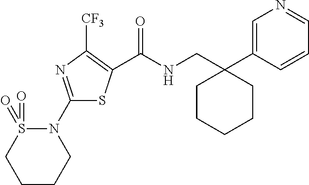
C(NCC1(C2=CN=CC=C2)CCCCC1)(=O)C1=C([CF3])N=C(N2S(=O)(=O)CCCC2)S1
